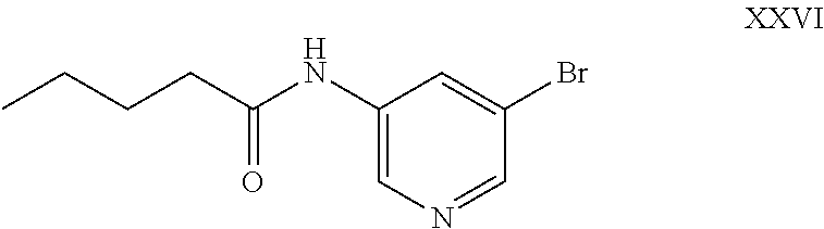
C(CC(NC1=CN=CC(Br)=C1)=O)CC
